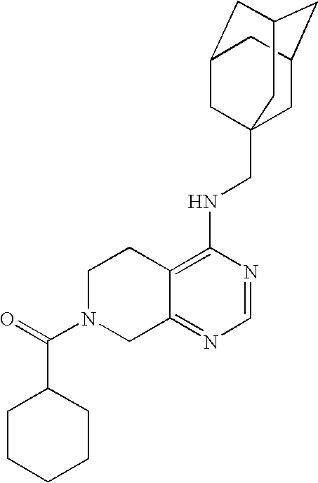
C12=C(NCC34CC5CC(CC(C3)C5)C4)N=CN=C1CN(C(=O)C1CCCCC1)CC2
